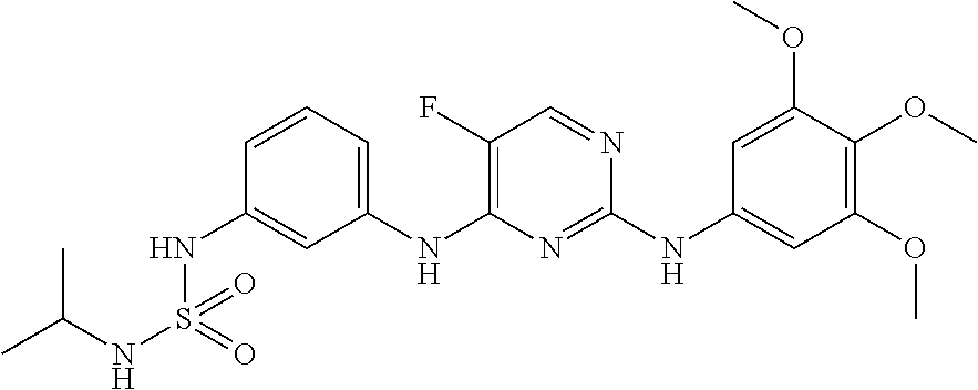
C1=CC=C(NC2=C(F)C=NC(NC3=CC(OC)=C(OC)C(OC)=C3)=N2)C=C1NS(NC(C)C)(=O)=O
